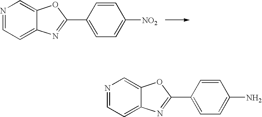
N1=CC=C2C(=C1)OC(C1=CC=C([NO2])C=C1)=N2.N1=CC=C2C(=C1)OC(C1=CC=C(N)C=C1)=N2
